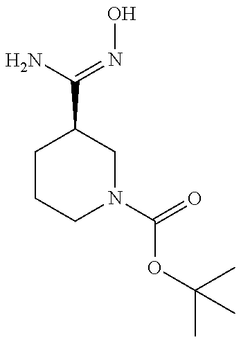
C1CCN(C(=O)OC(C)(C)C)CC1C(N)=NO
